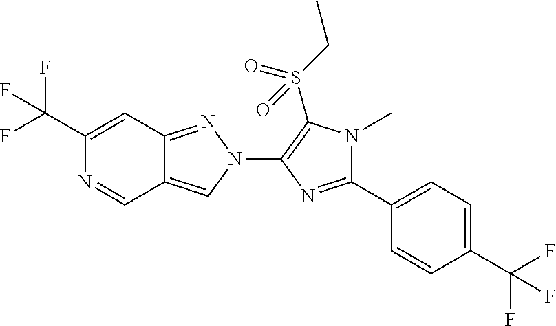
C1(C(F)(F)F)=CC2=NN(C3=C(S(CC)(=O)=O)N(C)C(C4=CC=C(C(F)(F)F)C=C4)=N3)C=C2C=N1
